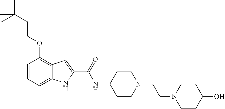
C1=CC=C2C(=C1OCCC(C)(C)C)C=C(C(=O)NC1CCN(CCN3CCC(O)CC3)CC1)N2
